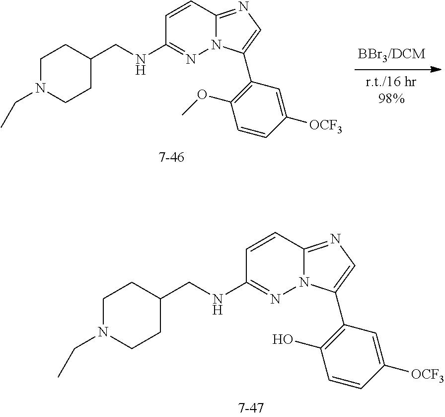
C1N(CC)CCC(CNC2=NN3C(=NC=C3C3=C(O)C=CC([OCF3])=C3)C=C2)C1.C1N(CC)CCC(CNC2=NN3C(=NC=C3C3=C(OC)C=CC([OCF3])=C3)C=C2)C1
